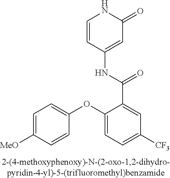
C1=CC(NC(C2=CC([CF3])=CC=C2OC2=CC=C([MeO])C=C2)=O)=CC(=O)N1
